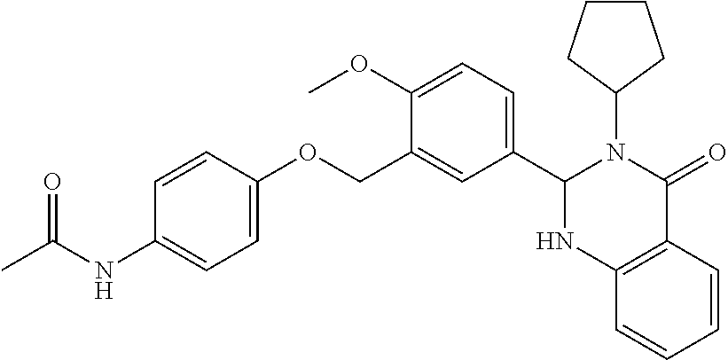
C12=C(C=CC=C1)C(=O)N(C1CCCC1)C(C1=CC=C(OC)C(COC3=CC=C(NC(C)=O)C=C3)=C1)N2
